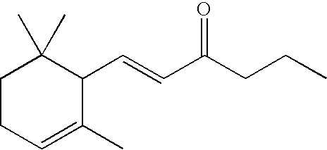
C1CC=C(C)C(C=CC(CCC)=O)C1(C)C
